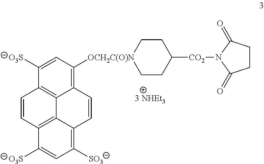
C12=C3C(=C([OCH2C(O)N]4CCC([CO2]N5C(=O)CCC5=O)CC4)C=C1[O3S])C=CC1=C([SO3])C=C([O3S])C(=C31)C=C2
